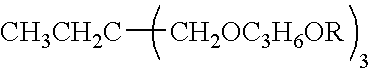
[CH3CH2C][CH2OC3H6OR]
